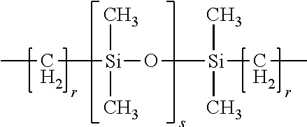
[Si](C)(C)(O[Si](C)(C)CC)CC
